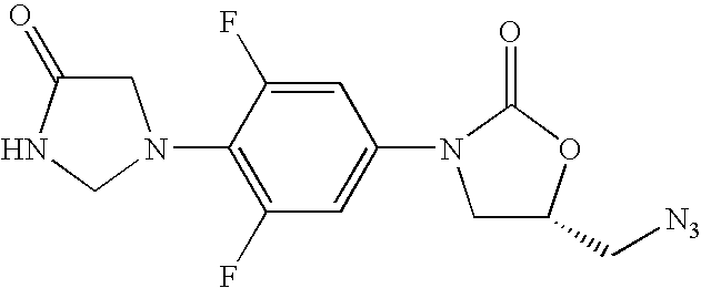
C1C(=O)NCN1C1=C(F)C=C(N2CC(C[N3])OC2=O)C=C1F
